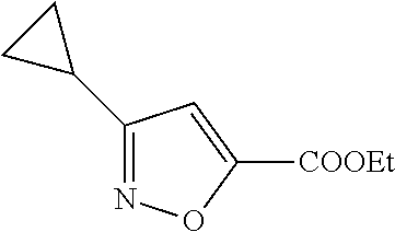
C1(C2CC2)=NOC([COOEt])=C1
